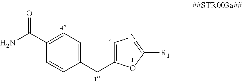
C1=C(C(N)=O)C=CC(CC2=CN=C([R1])O2)=C1
